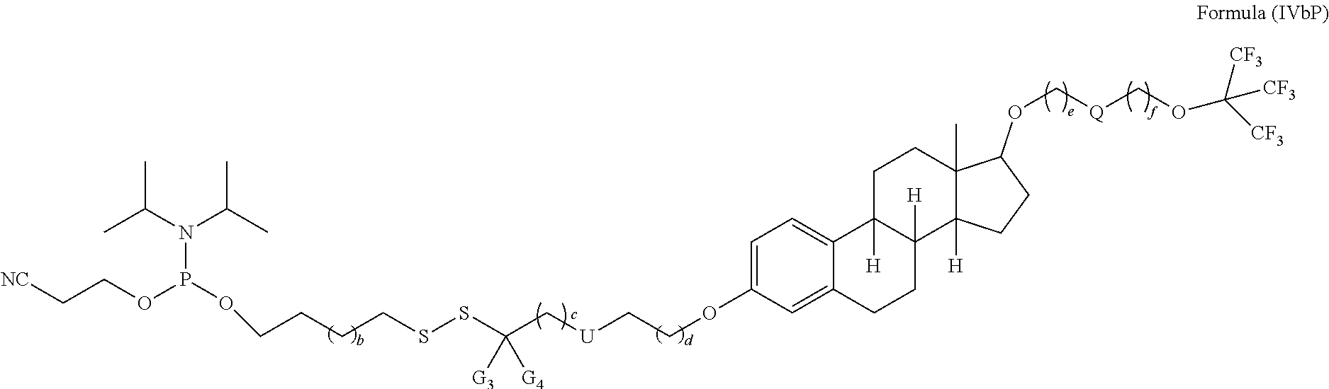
C(CCSSC(C[U]CCOC1=CC=C2C(=C1)CCC1([H])C2([H])CCC2(C)C1([H])CCC2OC[Q]COC([CF3])([CF3])[CF3])([G4])[G3])COP(N(C(C)C)C(C)C)OCC[NC]
